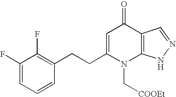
C1(F)=CC=CC(CCC2=CC(=O)C3=C(N2C[COOEt])NN=C3)=C1F
